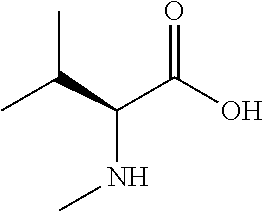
CC(C(C(O)=O)NC)C
